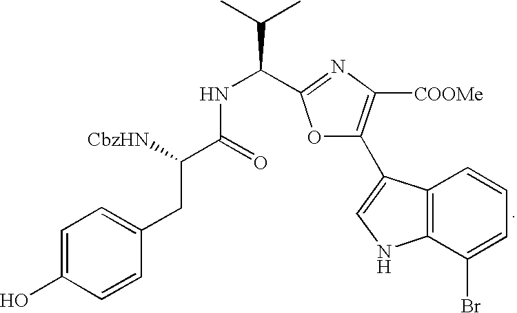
C(C(C(=O)NC(C1=NC([COOMe])=C(C2=CNC3=C2C=CC=C3Br)O1)C(C)C)[CbzHN])C1=CC=C(O)C=C1
